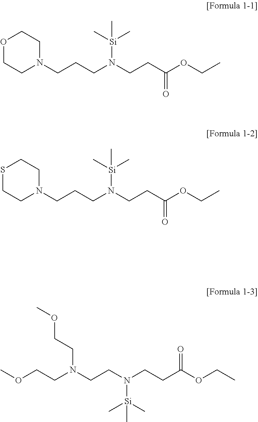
O1CCN(CCCN(CCC(OCC)=O)[Si](C)(C)C)CC1.S1CCN(CCCN(CCC(OCC)=O)[Si](C)(C)C)CC1.COCCN(CCN(CCC(OCC)=O)[Si](C)(C)C)CCOC
